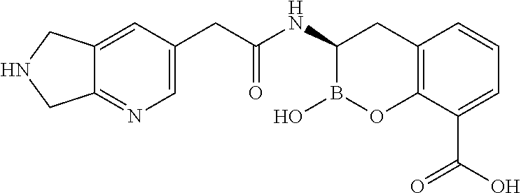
C12=C(C(C(O)=O)=CC=C1)OB(O)C(NC(=O)CC1=CN=C3C(=C1)CNC3)C2
